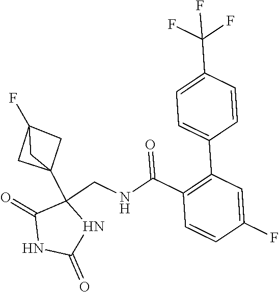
C1(C23CC(F)(C2)C3)(CNC(C2=C(C3=CC=C(C(F)(F)F)C=C3)C=C(F)C=C2)=O)C(=O)NC(=O)N1
